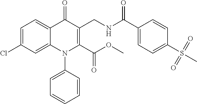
C1=C(Cl)C=C2C(=C1)C(=O)C(CNC(C1=CC=C(S(C)(=O)=O)C=C1)=O)=C(C(OC)=O)N2C1=CC=CC=C1
